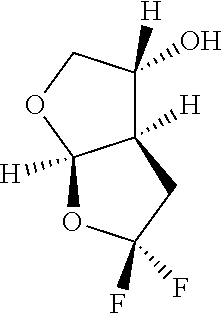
C12([H])C(O)([H])COC1([H])OC(F)(F)C2
